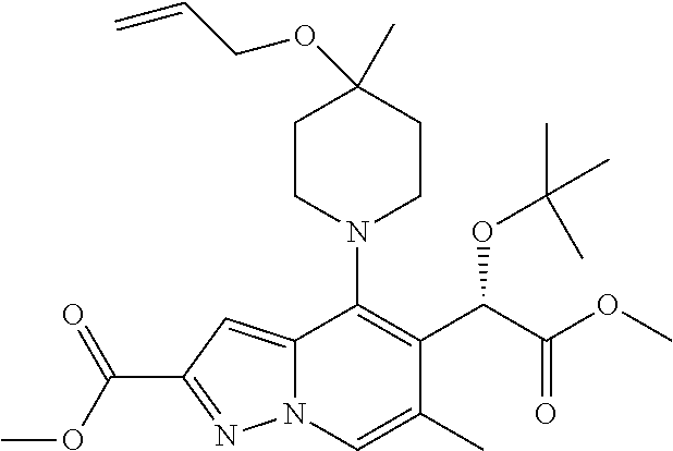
C12=CC(C(OC)=O)=NN1C=C(C)C(C(C(OC)=O)OC(C)(C)C)=C2N1CCC(OCC=C)(C)CC1
